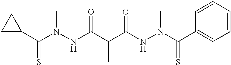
C(N(NC(C(C(NN(C(C1=CC=CC=C1)=S)C)=O)C)=O)C)(C1CC1)=S
